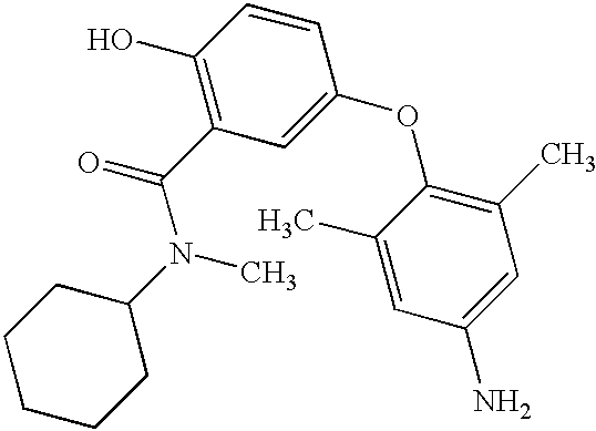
C1(O)=C(C(N(C2CCCCC2)C)=O)C=C(OC2=C(C)C=C(N)C=C2C)C=C1
